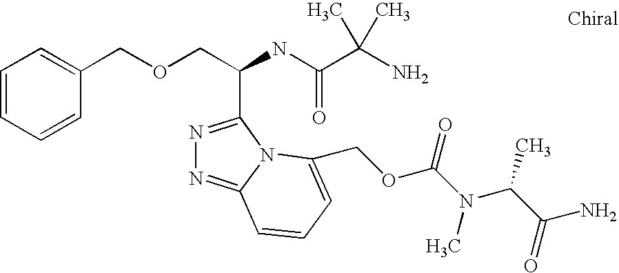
C(OCC(C1=NN=C2N1C(COC(N(C)C(C(=O)N)C)=O)=CC=C2)NC(=O)C(C)(N)C)C1=CC=CC=C1
